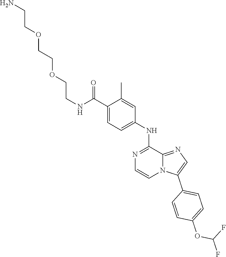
C1=C(NC2=NC=CN3C2=NC=C3C2=CC=C(OC(F)F)C=C2)C=C(C)C(C(NCCOCCOCCN)=O)=C1
